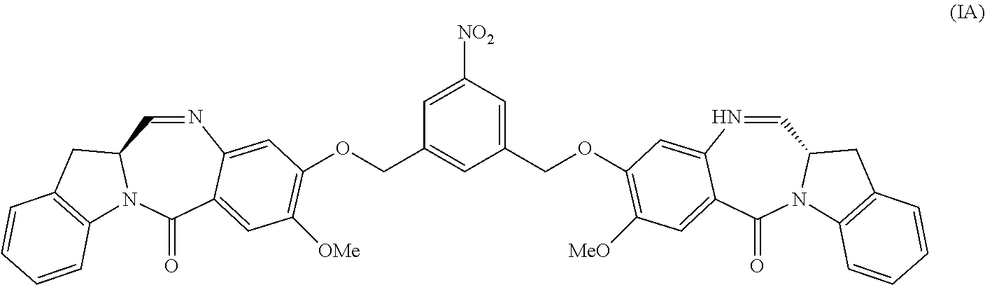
C1(COC2=C([MeO])C=C3C(=C2)N=CC2N(C3=O)C3=C(C2)C=CC=C3)=CC([NO2])=CC(COC2=C([OMe])C=C3C(=O)N4C(C=NC3=C2)CC2=C4C=CC=C2)=C1
